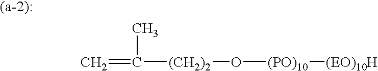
C=C(C)[(CH2)2]O[(PO)10][(EO)10H]
